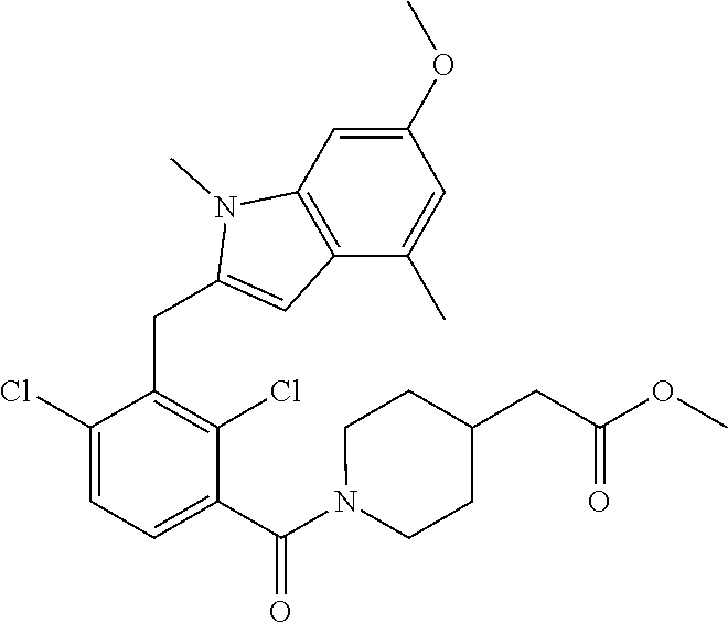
C1(Cl)=CC=C(C(N2CCC(CC(OC)=O)CC2)=O)C(Cl)=C1CC1=CC2=C(N1C)C=C(OC)C=C2C
